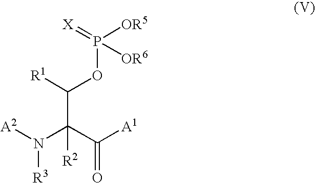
[A2]N(C(C([A1])=O)(C([R1])OP([OR6])([OR5])=[X])[R2])[R3]
